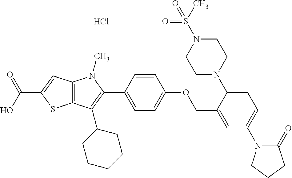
C12=C(C=C(C(O)=O)S1)N(C)C(C1=CC=C(OCC3=CC(N4C(=O)CCC4)=CC=C3N3CCN(S(=O)(C)=O)CC3)C=C1)=C2C1CCCCC1.Cl
